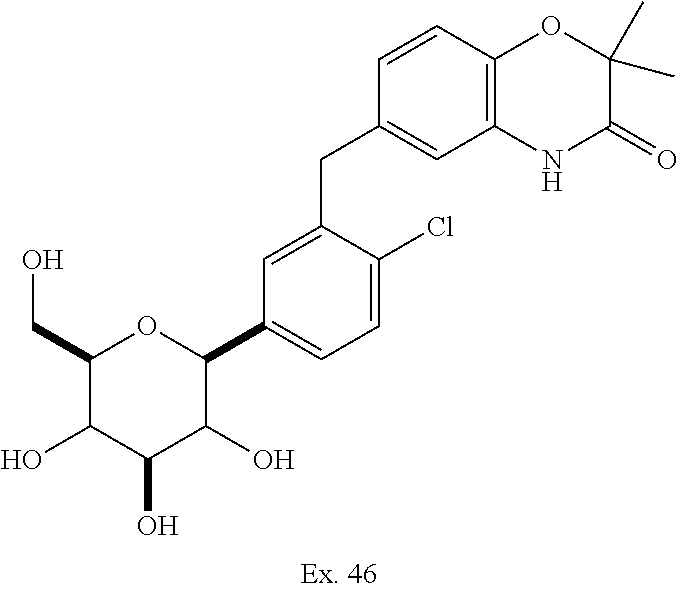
C1(CO)C(O)C(O)C(O)C(C2=CC=C(Cl)C(CC3=CC4=C(C=C3)OC(C)(C)C(=O)N4)=C2)O1
